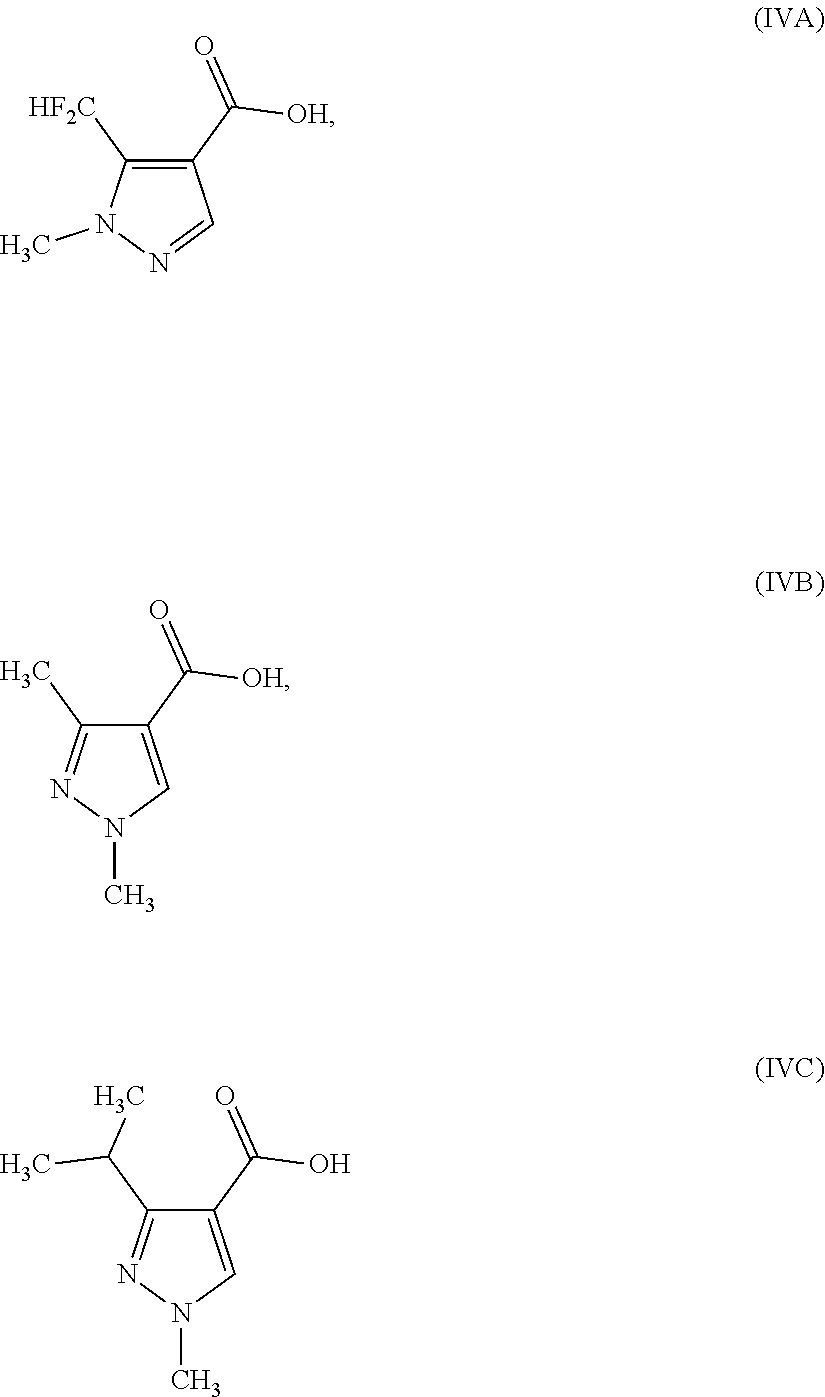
C1(C(=O)[OH])=C([HF2C])N(C)N=C1.C1(C(=O)[OH])=CN(C)N=C1C.C1(C(=O)O)=CN(C)N=C1C(C)C
